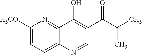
C1([H3CO])=CC=C2C(=N1)C(O)=C(C(C(C)C)=O)C=N2
